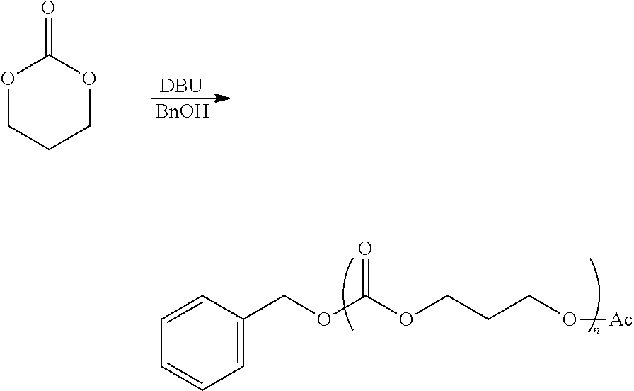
C1=CC(COC(OCCCO[Ac])=O)=CC=C1.[DBU].[BnOH].O1CCCOC1=O
